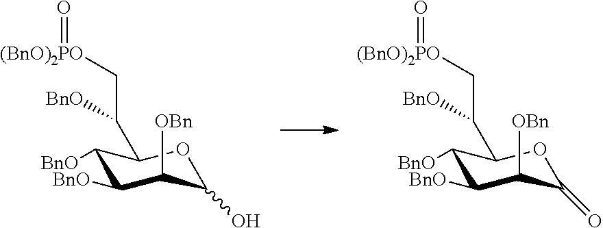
C1([BnO])C([BnO])C([OBn])C(O)OC1C(C[(BnO)2PO]=O)[BnO].C1([BnO])C([BnO])C([OBn])C(=O)OC1C(C[(BnO)2PO]=O)[BnO]
